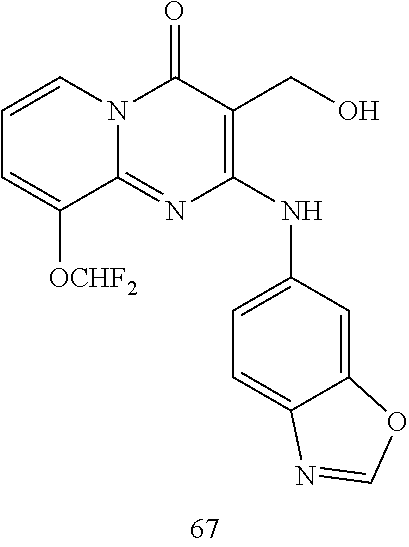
C1=CC=C([OCHF2])C2=NC(NC3=CC=C4C(=C3)OC=N4)=C(CO)C(=O)N12
